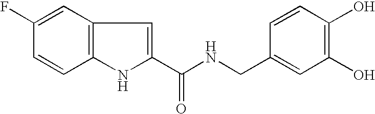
C1=C(F)C=CC2=C1C=C(C(NCC1=CC(O)=C(O)C=C1)=O)N2
